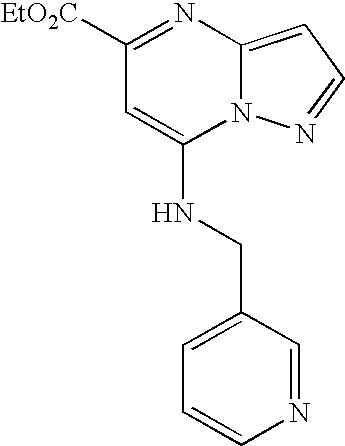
N12C(=CC=N1)N=C([EtO2C])C=C2NCC1=CC=CN=C1
